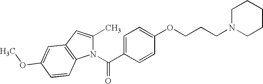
C1(C)=CC2=C(N1C(C1=CC=C(OCCCN3CCCCC3)C=C1)=O)C=CC(OC)=C2
